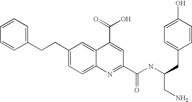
C1(CCC2=CC=C3C(=C2)C(C(O)=O)=CC(C(NC(CC2=CC=C(O)C=C2)CN)=O)=N3)=CC=CC=C1
